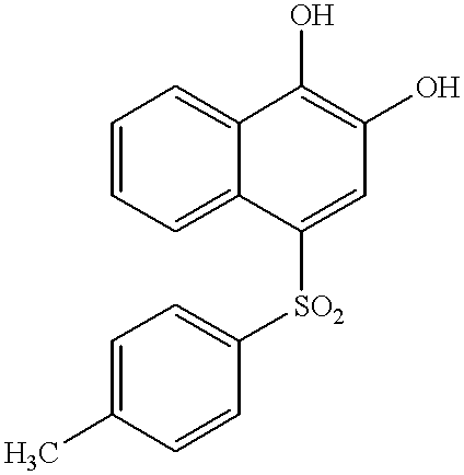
C12=CC=CC=C1C(O)=C(O)C=C2[SO2]C1=CC=C(C)C=C1
